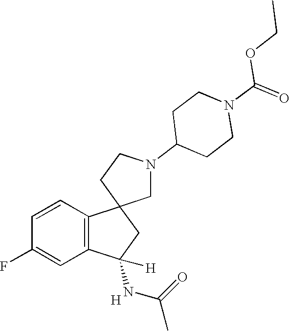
C1=CC(F)=CC2=C1C1(CC2(NC(C)=O)[H])CN(C2CCN(C(=O)OCC)CC2)CC1.[H]
